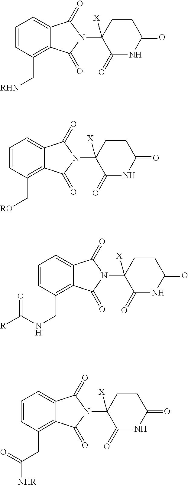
C1=CC(C[RHN])=C2C(=C1)C(=O)N(C1([X])C(=O)NC(=O)CC1)C2=O.C1=CC(C[RO])=C2C(=C1)C(=O)N(C1([X])C(=O)NC(=O)CC1)C2=O.C1=CC(CNC([R])=O)=C2C(=C1)C(=O)N(C1([X])C(=O)NC(=O)CC1)C2=O.C1=CC(CC([NHR])=O)=C2C(=C1)C(=O)N(C1([X])C(=O)NC(=O)CC1)C2=O
